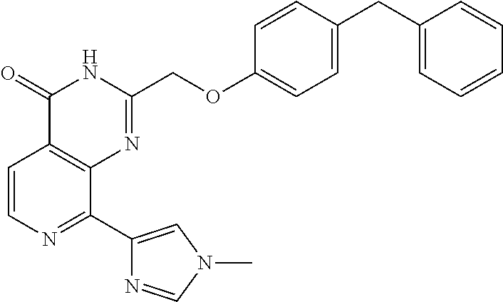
C1=CN=C(C2=CN(C)C=N2)C2=C1C(=O)NC(COC1=CC=C(CC3=CC=CC=C3)C=C1)=N2
